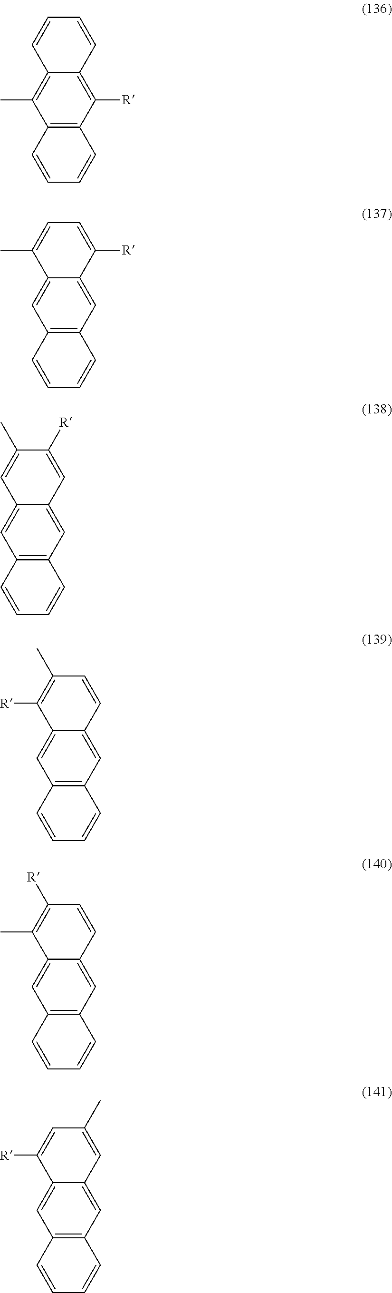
C12=C([R])C3=C(C(C)=C1C=CC=C2)C=CC=C3.C12=CC3=C(C=C1C(C)=CC=C2[R])C=CC=C3.C12=CC3=C(C=C1C=C(C)C([R])=C2)C=CC=C3.C12=CC3=C(C=C1C([R])=C(C)C=C2)C=CC=C3.C12=CC3=C(C=C1C(C)=C([R])C=C2)C=CC=C3.C12=CC3=C(C=C1C([R])=CC(C)=C2)C=CC=C3
